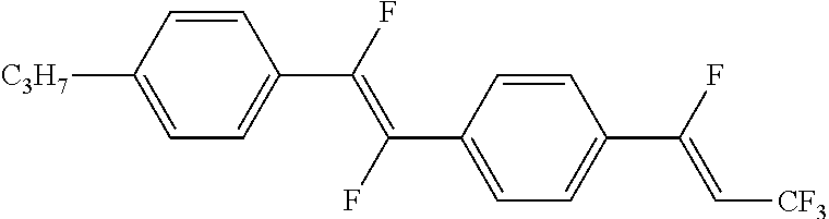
C1=C(C(=C(C2=CC=C([C3H7])C=C2)F)F)C=CC(C(F)=C[CF3])=C1
